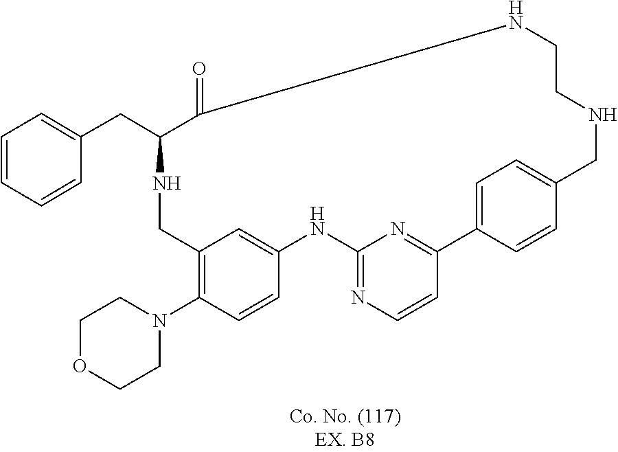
N1CC2=C(N3CCOCC3)C=CC(=C2)NC2=NC=CC(=N2)C2=CC=C(C=C2)CNCCNC(=O)C1CC1=CC=CC=C1
